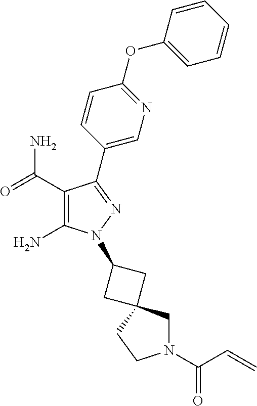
C1(C(=O)N)=C(N)N(C2CC3(C2)CN(C(C=C)=O)CC3)N=C1C1=CN=C(OC2=CC=CC=C2)C=C1
